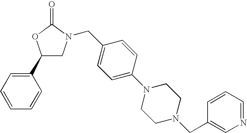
C1=CC=CC(C2CN(CC3=CC=C(N4CCN(CC5=CN=CC=C5)CC4)C=C3)C(=O)O2)=C1
